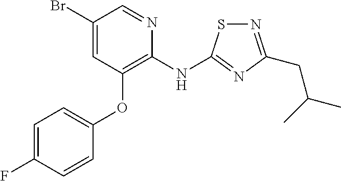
BrC1=CC(OC2=CC=C(F)C=C2)=C(NC2=NC(CC(C)C)=NS2)N=C1
